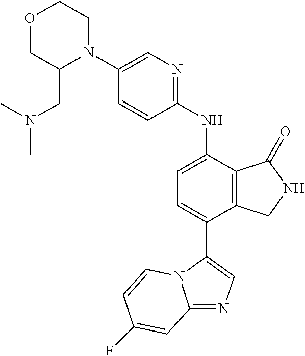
C1(N2CCOCC2CN(C)C)=CN=C(NC2=CC=C(C3=CN=C4N3C=CC(F)=C4)C3=C2C(=O)NC3)C=C1
